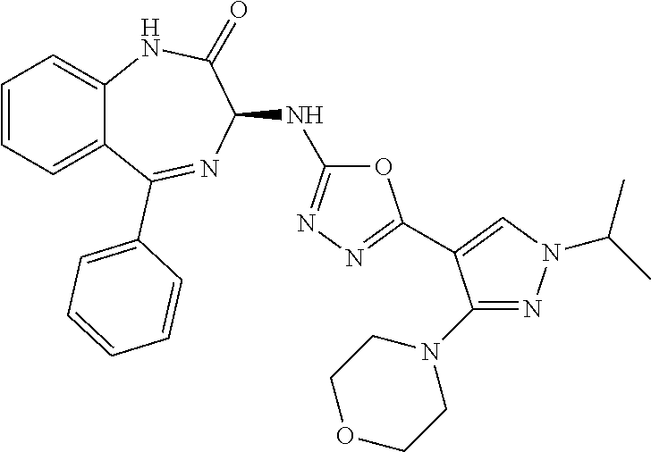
C1(N2CCOCC2)=NN(C(C)C)C=C1C1=NN=C(NC2C(=O)NC3=CC=CC=C3C(C3=CC=CC=C3)=N2)O1
